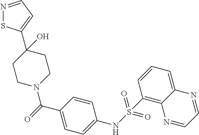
C1(C(N2CCC(O)(C3=CC=NS3)CC2)=O)=CC=C(NS(=O)(=O)C2=C3C(=CC=C2)N=CC=N3)C=C1
